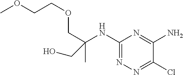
C1(NC(COCCOC)(C)CO)=NN=C(Cl)C(N)=N1
